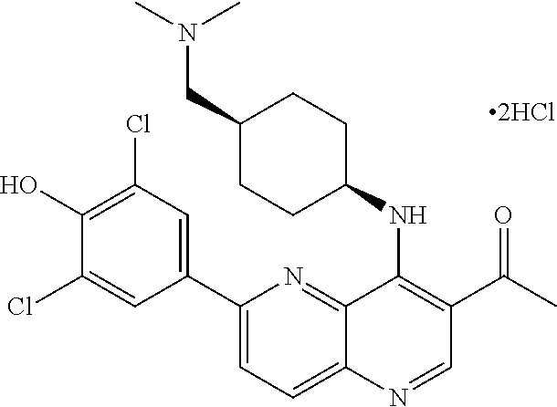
[2HCl].C12=NC(C3=CC(Cl)=C(O)C(Cl)=C3)=CC=C1N=CC(C(C)=O)=C2NC1CCC(CN(C)C)CC1
